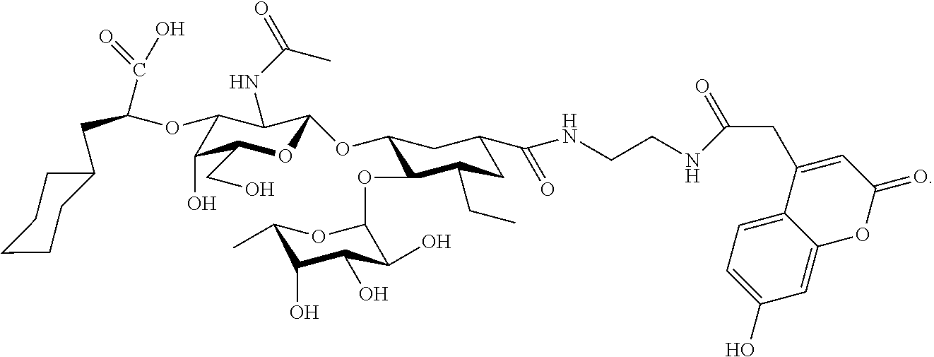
C(C(=O)O)(CC1CCCCC1)OC1C(NC(=O)C)C(OC2CC(C(NCCNC(CC3=CC(=O)OC4=CC(O)=CC=C34)=O)=O)CC(CC)C2OC2OC(C)C(O)C(O)C2O)OC(CO)C1O
